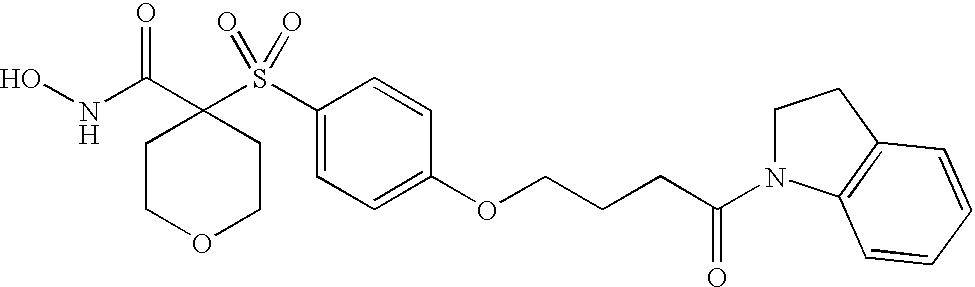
N(C(C1(S(C2=CC=C(OCCCC(=O)N3CCC4=C3C=CC=C4)C=C2)(=O)=O)CCOCC1)=O)O
